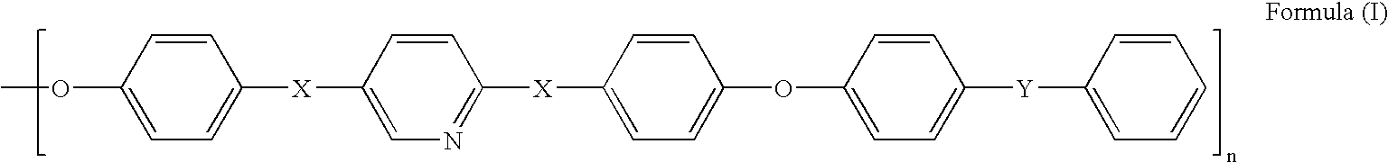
C1=CC(OC)=CC=C1[X]C1=CN=C([X]C2=CC=C(OC3=CC=C([Y]C4=CC=CC=C4)C=C3)C=C2)C=C1
